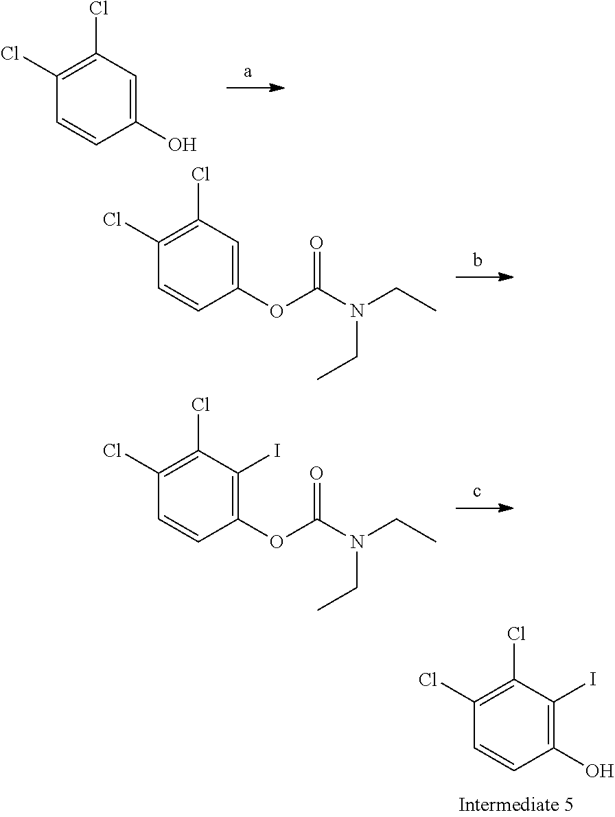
C1(Cl)=C(Cl)C(I)=C(O)C=C1.C1(Cl)=C(Cl)C=C(O)C=C1.C1(Cl)=C(Cl)C=C(OC(N(CC)CC)=O)C=C1.C1(Cl)=C(Cl)C(I)=C(OC(N(CC)CC)=O)C=C1
